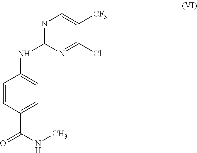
C1=CC(C(NC)=O)=CC=C1NC1=NC=C([CF3])C(Cl)=N1
